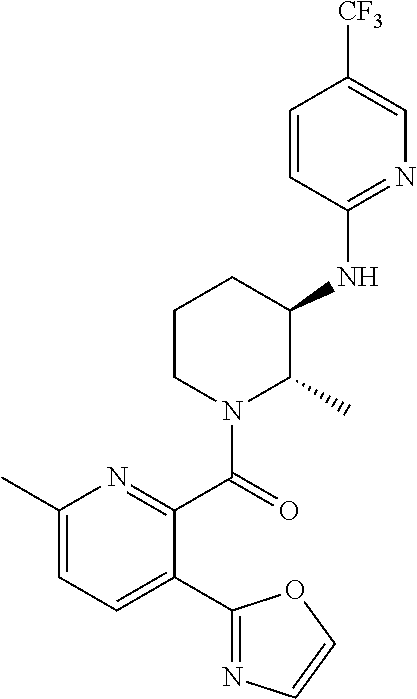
C1=CC(NC2CCCN(C(=O)C3=NC(C)=CC=C3C3=NC=CO3)C2C)=NC=C1[CF3]
